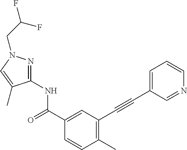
C1(C)=C(C#CC2=CC=CN=C2)C=C(C(NC2=NN(CC(F)F)C=C2C)=O)C=C1
